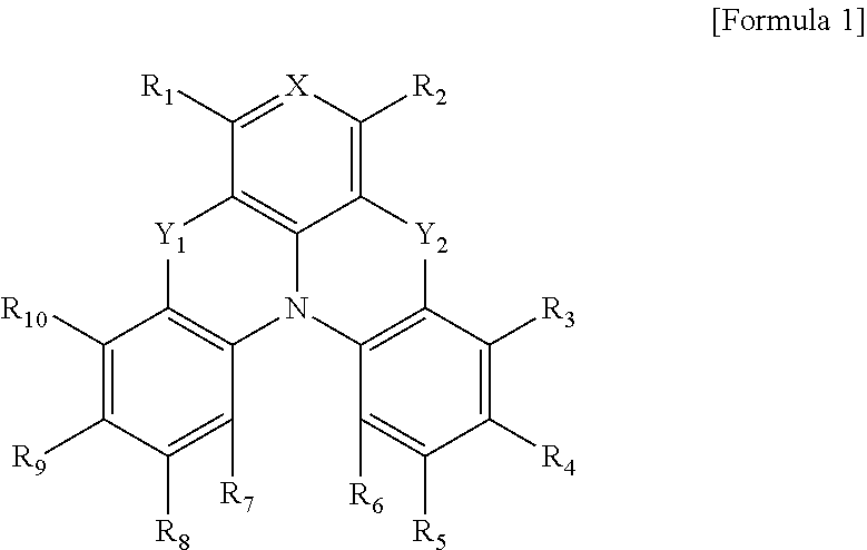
C12=C3C(=C([R2])[X]=C1[R1])[Y2]C1=C(N3C3=C([Y1]2)C([R10])=C([R9])C([R8])=C3[R7])C([R6])=C([R5])C([R4])=C1[R3]
